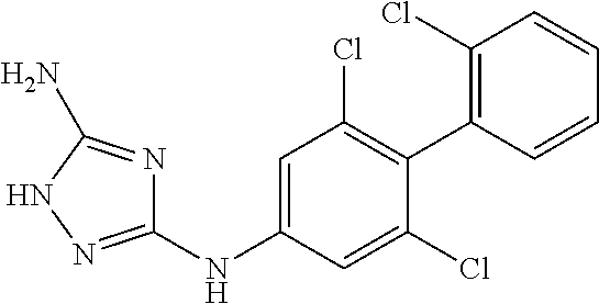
C1(NC2=CC(Cl)=C(C3=C(Cl)C=CC=C3)C(Cl)=C2)=NNC(N)=N1
